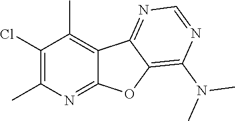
C1(Cl)=C(C)N=C2C(=C1C)C1=NC=NC(N(C)C)=C1O2
